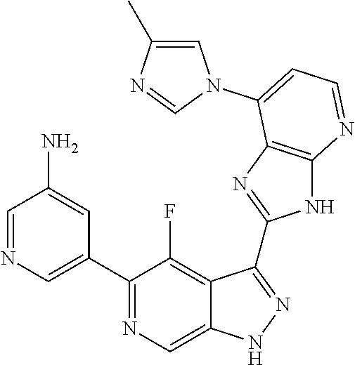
C1=NC=C(C2=NC=C3C(=C2F)C(C2=NC4=C(N2)N=CC=C4N2C=C(C)N=C2)=NN3)C=C1N
